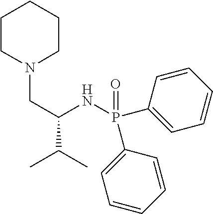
N1(CC(C(C)C)NP(C2=CC=CC=C2)(=O)C2=CC=CC=C2)CCCCC1
